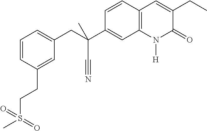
C1=CC(CCS(=O)(C)=O)=CC(CC(C2=CC3=C(C=C2)C=C(CC)C(=O)N3[H])(C#N)C)=C1
